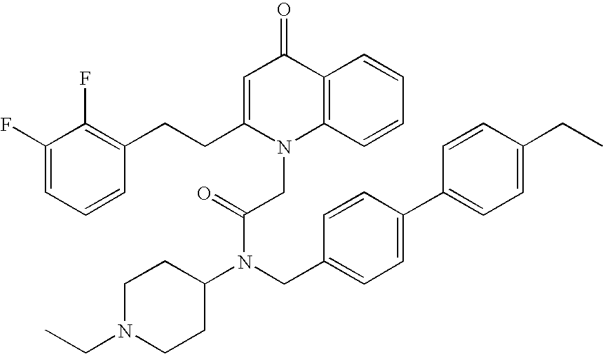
C1=C(CCC2=C(F)C(F)=CC=C2)N(CC(N(C2CCN(CC)CC2)CC2=CC=C(C3=CC=C(CC)C=C3)C=C2)=O)C2=C(C1=O)C=CC=C2
